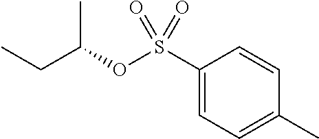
C(C(OS(C1=CC=C(C)C=C1)(=O)=O)C)C
